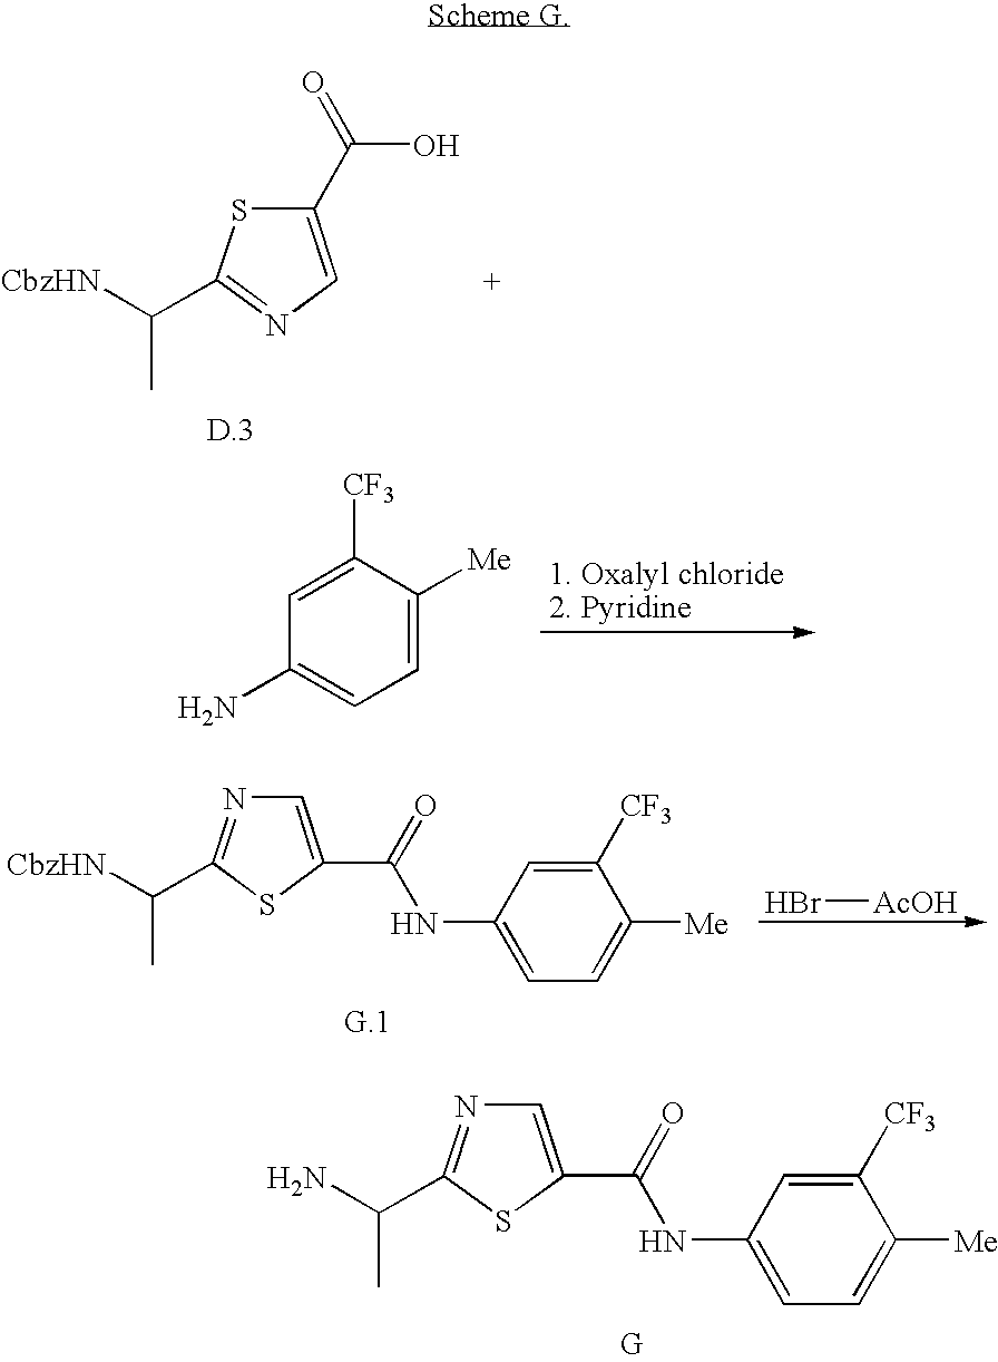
C1(C(=O)O)=CN=C(C(C)[CbzHN])S1.C1=C([Me])C([CF3])=CC(N)=C1.Br[AcOH].C1([CF3])=CC(NC(=O)C2=CN=C(C([CbzHN])C)S2)=CC=C1[Me].C1([CF3])=CC(NC(=O)C2=CN=C(C(N)C)S2)=CC=C1[Me].[G]
